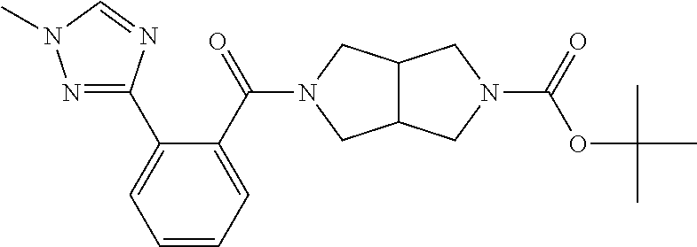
C1=C(C(=O)N2CC3C(C2)CN(C(=O)OC(C)(C)C)C3)C(C2=NN(C)C=N2)=CC=C1
